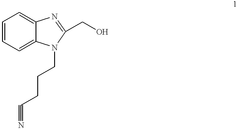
C1=CC=C2C(=C1)N=C(CO)N2CCCC#N
